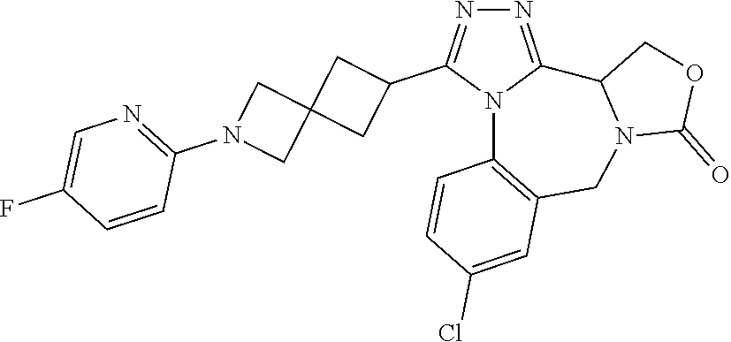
N1=C2N(C(C3CC4(C3)CN(C3=NC=C(F)C=C3)C4)=N1)C1=C(CN3C2COC3=O)C=C(Cl)C=C1
